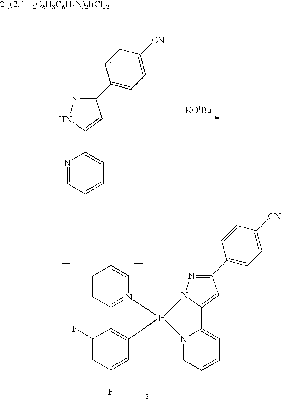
C1(C2=CC=C([CN])C=C2)=NNC(C2=CC=CC=N2)=C1.C1=CC2=N(C=C1)[Ir]1(C3=C2C(F)=CC(F)=C3)N2N=C(C3=CC=C([CN])C=C3)C=C2C2=CC=CC=N12
